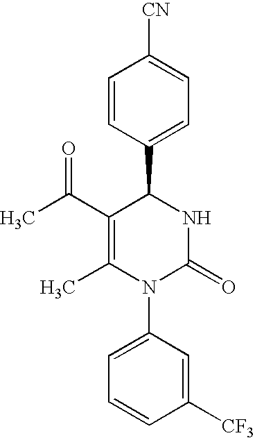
C1=CC(C2C(C(C)=O)=C(C)N(C3=CC=CC([CF3])=C3)C(=O)N2)=CC=C1[CN]
